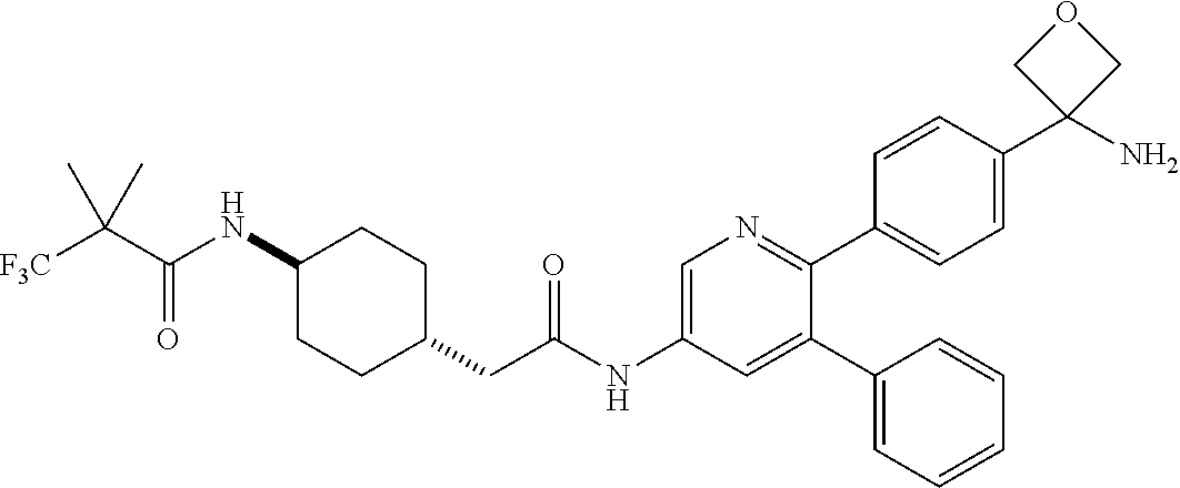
N(C1CCC(CC(NC2=CN=C(C3=CC=C(C4(N)COC4)C=C3)C(C3=CC=CC=C3)=C2)=O)CC1)C(C([F3C])(C)C)=O
